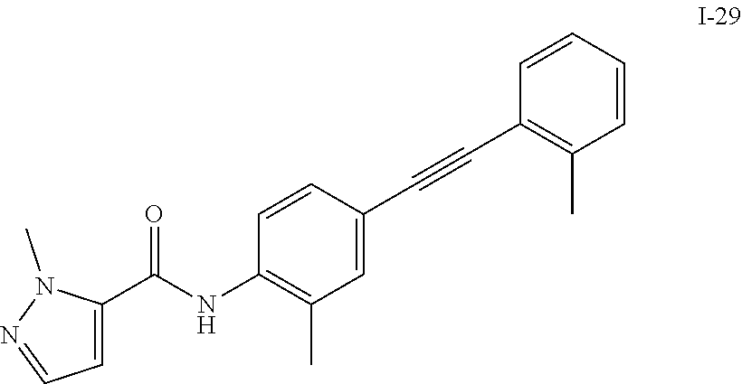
C1(C(NC2=C(C)C=C(C#CC3=C(C)C=CC=C3)C=C2)=O)=CC=NN1C
